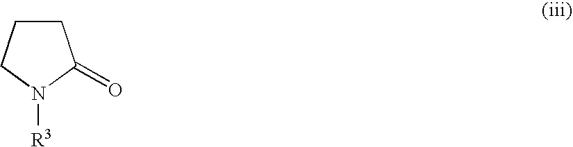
C1CCN([R3])C1=O
